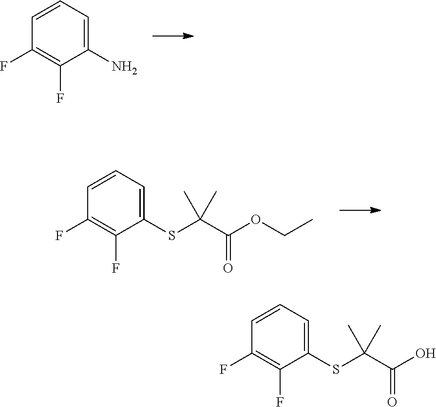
C1(N)=CC=CC(F)=C1F.C1(SC(C(OCC)=O)(C)C)=CC=CC(F)=C1F.C1(SC(C(O)=O)(C)C)=CC=CC(F)=C1F
